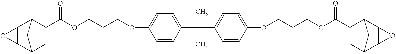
C12C3CC(C(OCCCOC4=CC=C(C(C)(C)C5=CC=C(OCCCOC(C6CC7C8C(C6C7)O8)=O)C=C5)C=C4)=O)C(C1O2)C3
